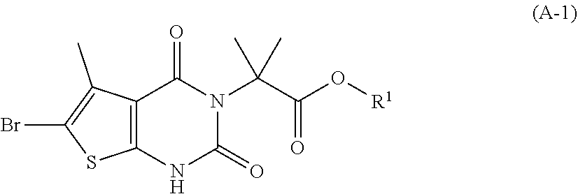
N1C(=O)N(C(C(O[R1])=O)(C)C)C(=O)C2=C1SC(Br)=C2C
